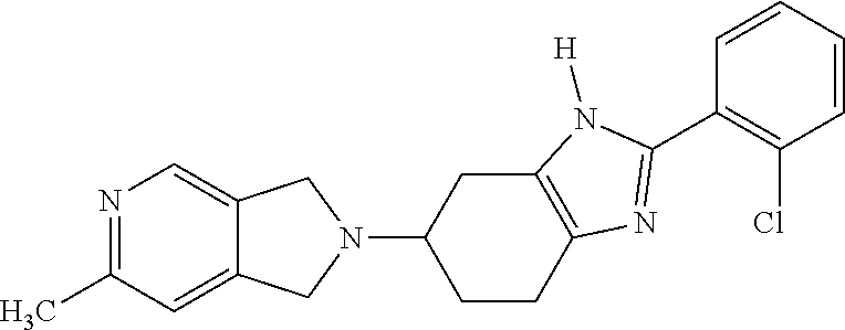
N1=C(C)C=C2C(=C1)CN(C1CCC3=C(C1)N([H])C(C1=C(Cl)C=CC=C1)=N3)C2
